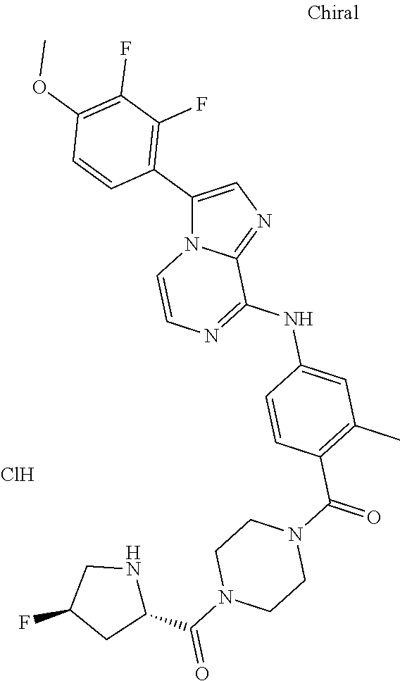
C1CN(C(C2NCC(F)C2)=O)CCN1C(C1=C(C)C=C(NC2=NC=CN3C2=NC=C3C2=C(F)C(F)=C(OC)C=C2)C=C1)=O.Cl
